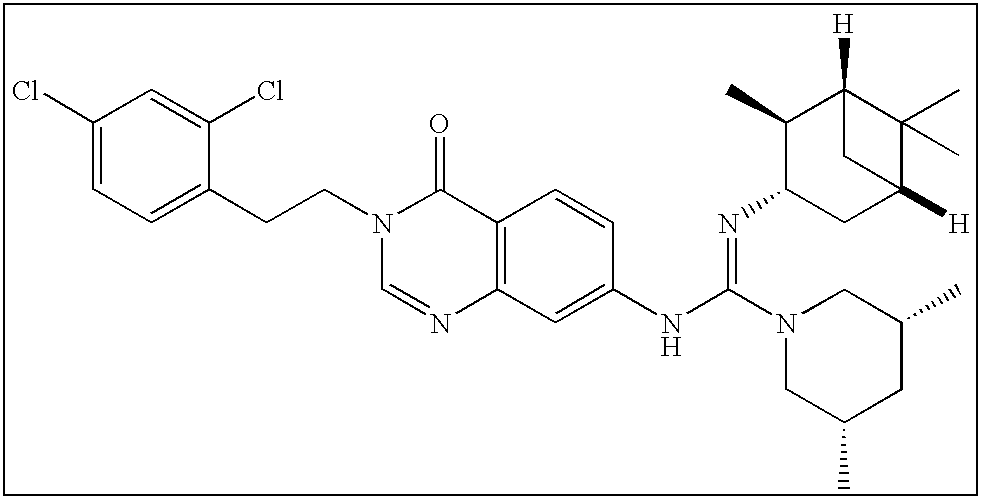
C1(Cl)=CC=C(CCN2C=NC3=C(C2=O)C=CC(NC(=NC2CC4([H])C(C)(C)C([H])(C2C)C4)N2CC(C)CC(C)C2)=C3)C(Cl)=C1
